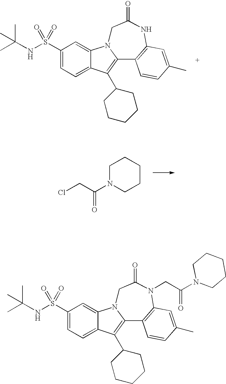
C1(S(NC(C)(C)C)(=O)=O)=CC=C2C(=C1)N1C(=C2C2CCCCC2)C2=C(NC(=O)C1)C=C(C)C=C2.C1N(C(CCl)=O)CCCC1.C1(S(NC(C)(C)C)(=O)=O)=CC=C2C(=C1)N1C(=C2C2CCCCC2)C2=C(N(CC(N3CCCCC3)=O)C(=O)C1)C=C(C)C=C2
